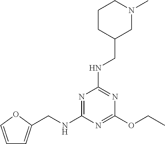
C1(OCC)=NC(NCC2=CC=CO2)=NC(NCC2CN(C)CCC2)=N1
